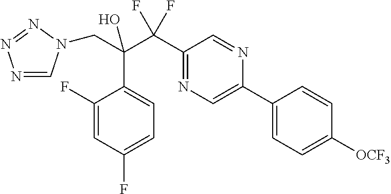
N1=CN(CC(C2=CC=C(F)C=C2F)(C(F)(F)C2=NC=C(C3=CC=C([OCF3])C=C3)N=C2)O)N=N1
